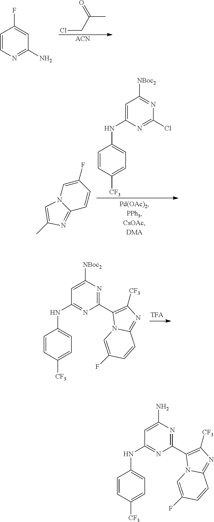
NC1=NC=CC(F)=C1.[ACN].ClCC(C)=O.ClC1=NC(NC2=CC=C([CF3])C=C2)=CC([NBoc2])=N1.CC1=CN2C(=N1)C=CC(F)=C2.C1(C2=NC([NBoc2])=CC(NC3=CC=C([CF3])C=C3)=N2)=C([CF3])N=C2N1C=C(F)C=C2.C1(C2=NC(N)=CC(NC3=CC=C([CF3])C=C3)=N2)=C([CF3])N=C2N1C=C(F)C=C2
